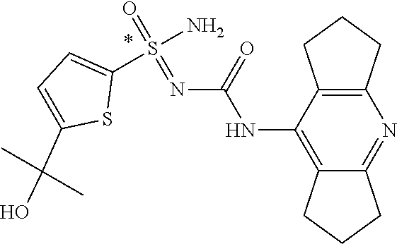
N(C(NC1=C2CCCC2=NC2=C1CCC2)=O)=S(N)(=O)C1=CC=C(C(O)(C)C)S1
